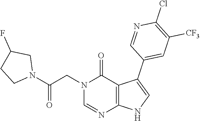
C1=NC2=C(C(C3=CC([CF3])=C(Cl)N=C3)=CN2)C(=O)N1CC(N1CC(F)CC1)=O
